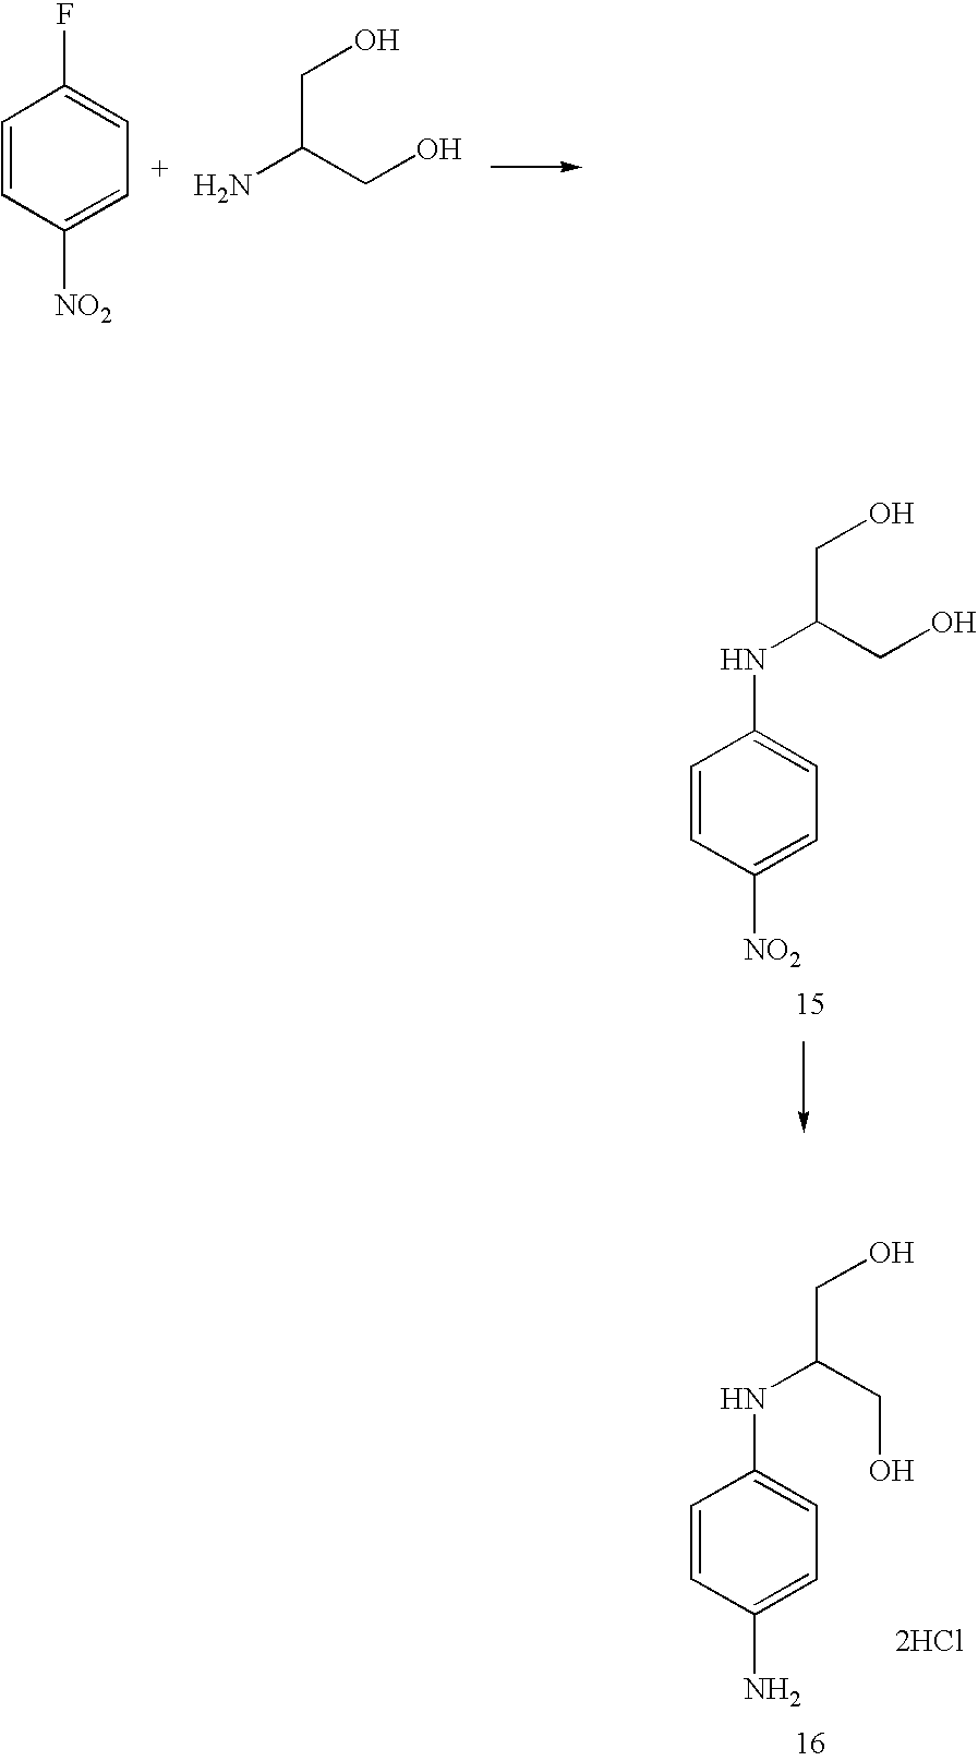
C1=CC([NO2])=CC=C1F.NC(CO)CO.C1=CC(N)=CC=C1NC(CO)CO.[2HCl].C1=CC([NO2])=CC=C1NC(CO)CO
